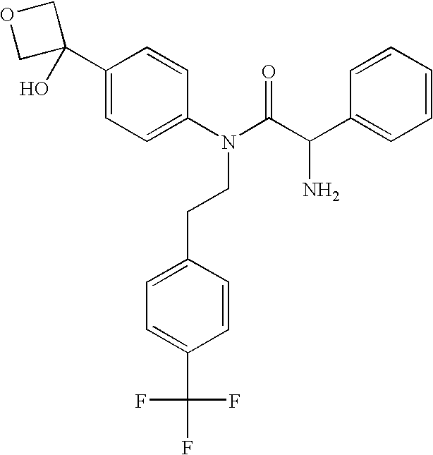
C1(C2(O)COC2)=CC=C(N(C(C(C2=CC=CC=C2)N)=O)CCC2=CC=C(C(F)(F)F)C=C2)C=C1
